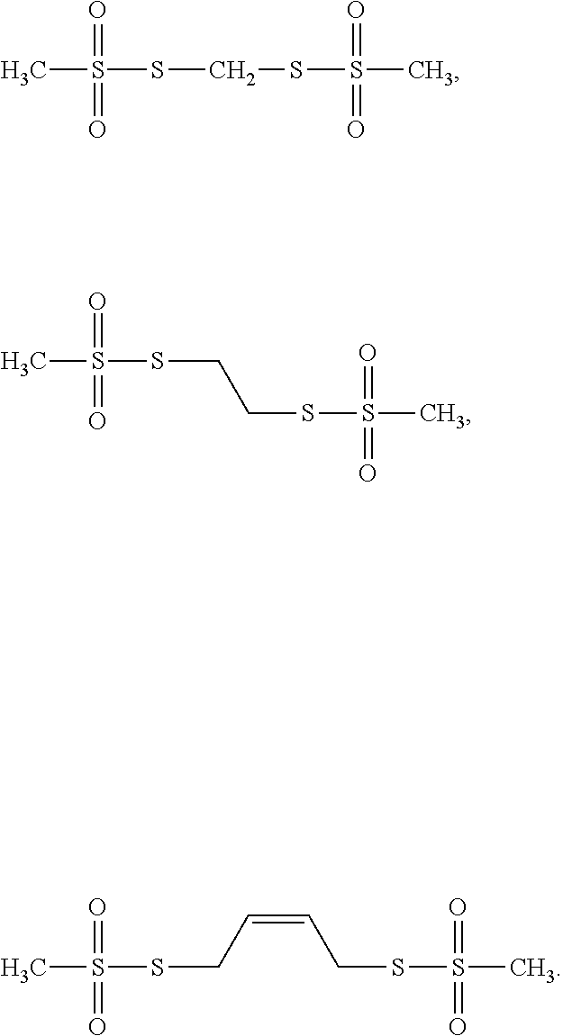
CS(=O)(=O)SCSS(=O)(=O)C.CS(=O)(=O)SCCSS(=O)(=O)C.C(=CCSS(=O)(=O)C)CSS(C)(=O)=O
